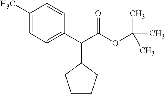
C1(C)=CC=C(C(C2CCCC2)C(=O)OC(C)(C)C)C=C1
